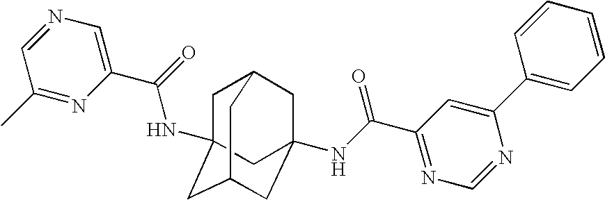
C1C2(NC(C3=CN=CC(C)=N3)=O)CC3CC(NC(C4=NC=NC(C5=CC=CC=C5)=C4)=O)(CC1C3)C2
